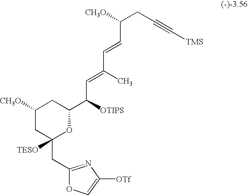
C1([TESO])(CC2=NC([OTf])=CO2)CC([CH3O])CC(C([OTIPS])C=C(C=CC(CC#C[TMS])[CH3O])C)O1
